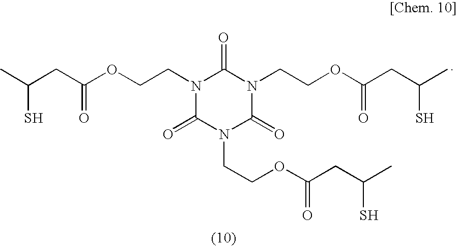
N1(CCOC(CC(C)S)=O)C(=O)N(CCOC(CC(C)S)=O)C(=O)N(CCOC(CC(C)S)=O)C1=O
